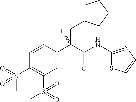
C1=C(C(C(NC2=NC=CS2)=O)(CC2CCCC2)[H])C=CC(S(=O)(C)=O)=C1S(C)(=O)=O
